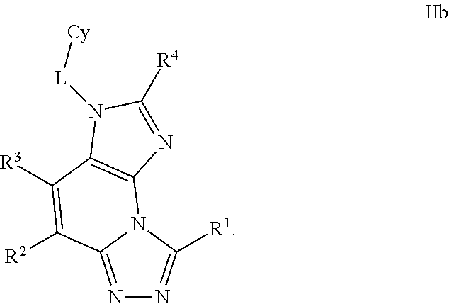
N1=C2N(C([R1])=N1)C1=C(C([R3])=C2[R2])N([L][Cy])C([R4])=N1
